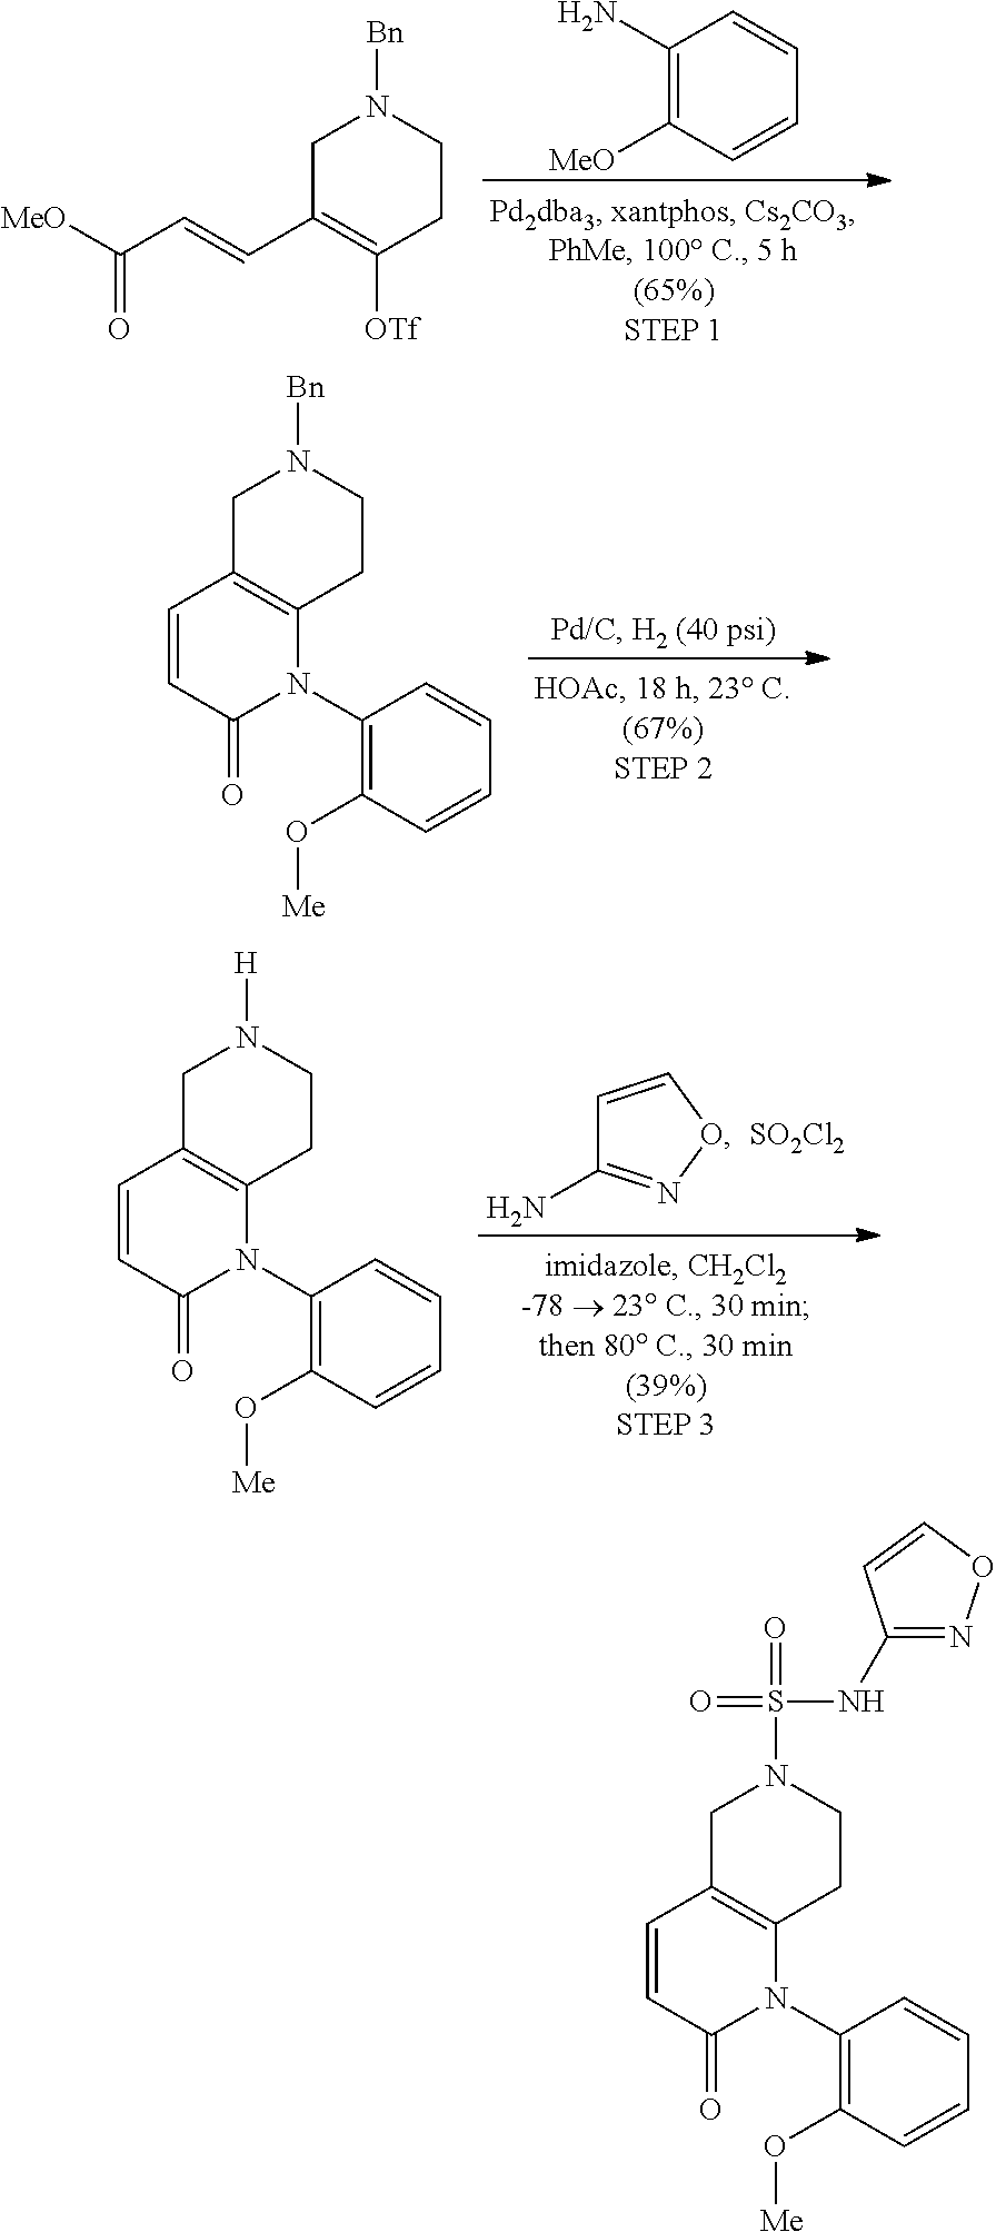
C1(N)=C([MeO])C=CC=C1.C1C(C=CC([MeO])=O)=C([OTf])CCN1[Bn].C1C2=C(CCN1[Bn])N(C1=C(O[Me])C=CC=C1)C(=O)C=C2.C1=CON=C1N.[SO2Cl2].C1C2=C(CCN1[H])N(C1=C(O[Me])C=CC=C1)C(=O)C=C2.C1C2=C(CCN1S(=O)(=O)NC1=NOC=C1)N(C1=C(O[Me])C=CC=C1)C(=O)C=C2
